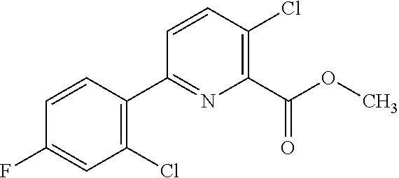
C1(Cl)=C(C2=NC(C(OC)=O)=C(Cl)C=C2)C=CC(F)=C1
